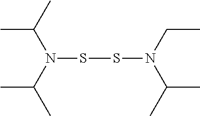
N(SSN(C(C)C)CC)(C(C)C)C(C)C
